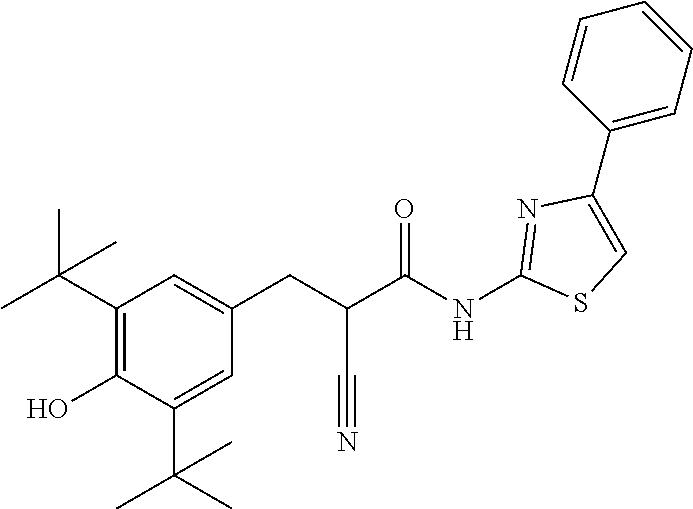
C1(C2=CC=CC=C2)=CSC(NC(C(CC2=CC(C(C)(C)C)=C(O)C(C(C)(C)C)=C2)C#N)=O)=N1
